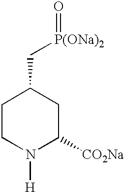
C1CN([H])C([CO2Na])CC1C[P(ONa)2]=O
